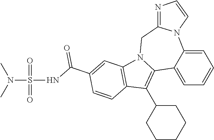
C1=C2C(=CC=C1)C1=C(C3CCCCC3)C3=C(N1CC1=NC=CN21)C=C(C(NS(N(C)C)(=O)=O)=O)C=C3
